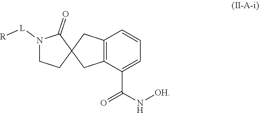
C12=C(C(C(N[OH])=O)=CC=C1)CC1(C2)C(=O)N([L][R])CC1
